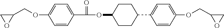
C1=CC(OCC2CO2)=CC=C1C(=O)OC1CCC(C2=CC=C(OCC3OC3)C=C2)CC1
